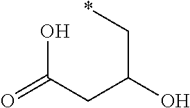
*CC(O)CC(=O)O
